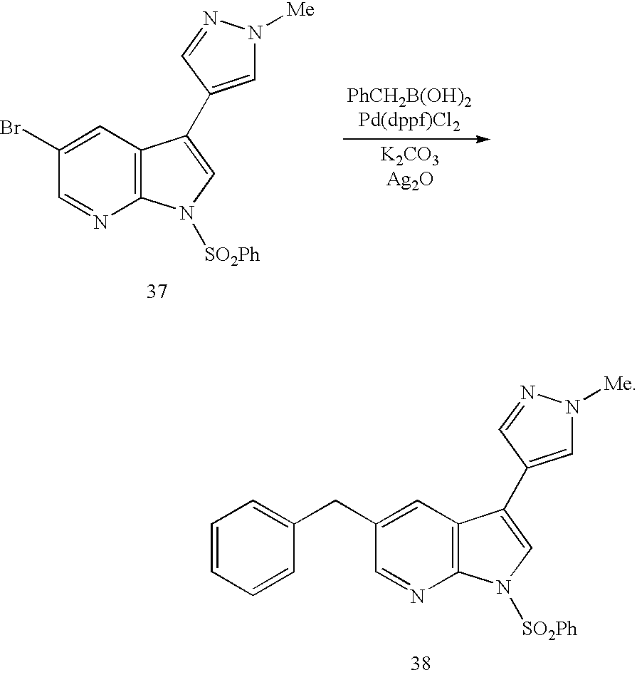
C1(CC2=CC=CC=C2)=CC2=C(N=C1)N([SO2Ph])C=C2C1=CN([Me])N=C1.C1(Br)=CC2=C(N=C1)N([SO2Ph])C=C2C1=CN([Me])N=C1
